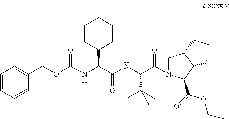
C1=CC=CC(COC(NC(C(NC(C(=O)N2CC3C(C2C(=O)OCC)CCC3)C(C)(C)C)=O)C2CCCCC2)=O)=C1
